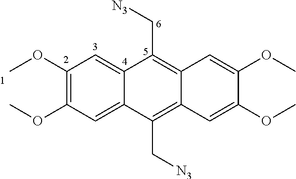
C1(OC)=C(OC)C=C2C(=C1)C(C[N3])=C1C(=C2C[N3])C=C(OC)C(OC)=C1
